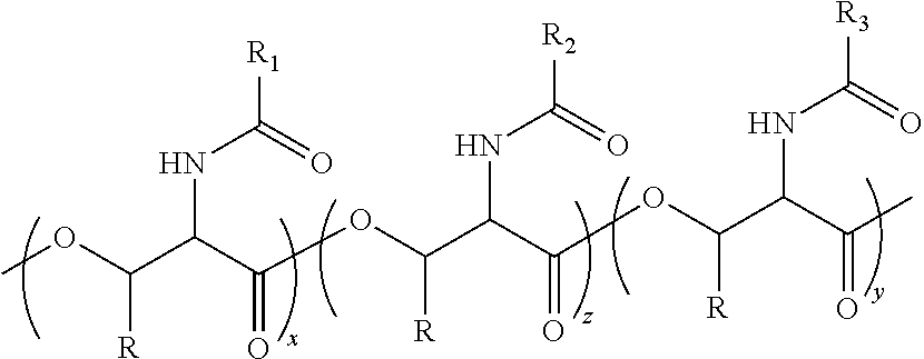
COC(C(C(OC(C(C(OC(C(C(C)=O)NC([R3])=O)[R])=O)NC([R2])=O)[R])=O)NC([R1])=O)[R]
